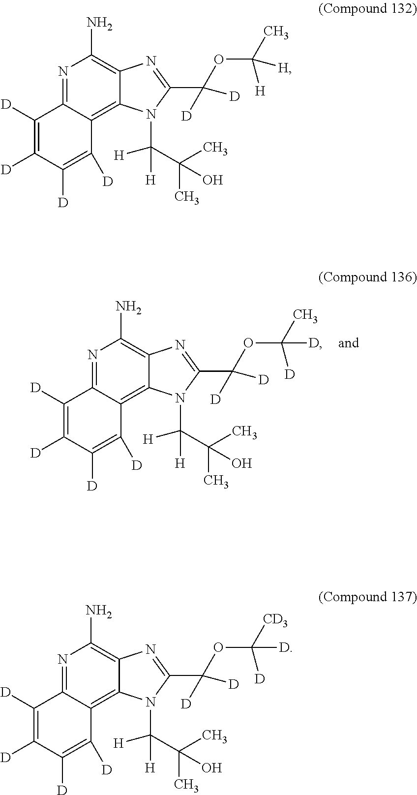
N1=C2C(=C3C(=C1N)N=C(C([D])([D])OC(C)([D])[D])N3C([H])([H])C(C)(C)O)C([D])=C([D])C([D])=C2[D].N1=C2C(=C3C(=C1N)N=C(C([D])([D])OC(C)([H])[H])N3C([H])([H])C(C)(C)O)C([D])=C([D])C([D])=C2[D].N1=C2C(=C3C(=C1N)N=C(C([D])([D])OC([CD3])([D])[D])N3C([H])([H])C(C)(C)O)C([D])=C([D])C([D])=C2[D]
